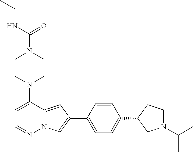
N1(C2=CC=NN3C2=CC(C2=CC=C(C4CN(C(C)C)CC4)C=C2)=C3)CCN(C(NCC)=O)CC1
